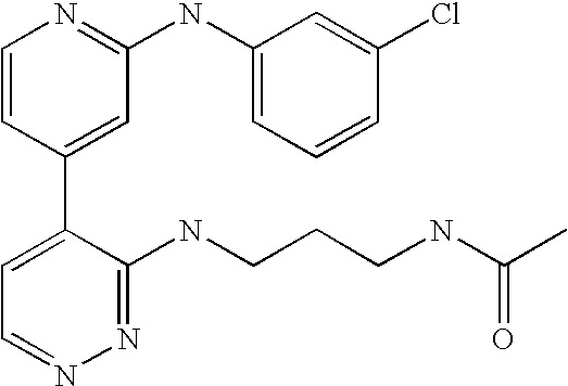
C1=CC(C2=CC=NN=C2NCCCNC(C)=O)=CC(NC2=CC=CC(Cl)=C2)=N1
